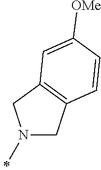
N1(C)CC2=C(C1)C=C([OMe])C=C2
